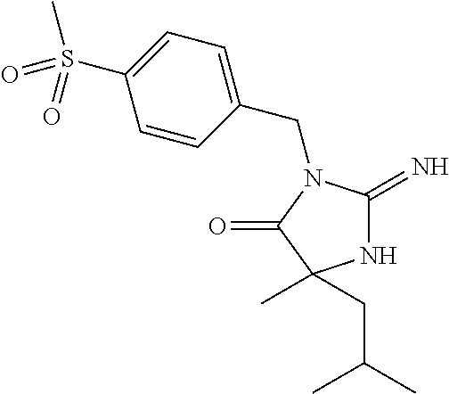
N1C(=N)N(CC2=CC=C(S(=O)(C)=O)C=C2)C(=O)C1(C)CC(C)C
